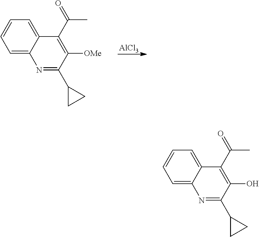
[AlCl3].C1=CC=C2C(=C1)C(C(=O)C)=C([OMe])C(C1CC1)=N2.C1=CC=C2C(=C1)C(C(=O)C)=C(O)C(C1CC1)=N2
